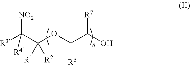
[R3]C(C(OC(C(O)[R7])[R6])([R1])[R2])([NO2])[R4]
